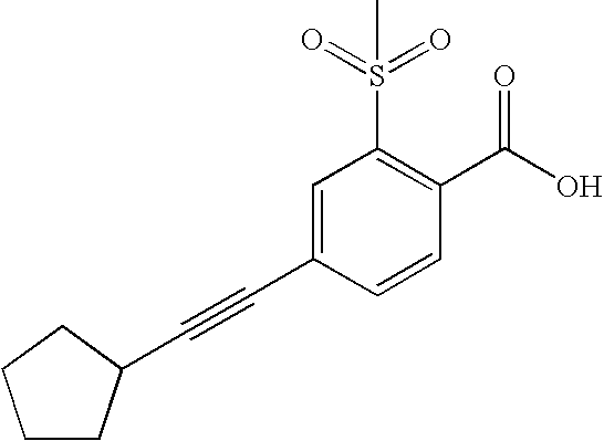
C1=C(C#CC2CCCC2)C=CC(C(O)=O)=C1S(=O)(=O)C
